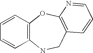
C1=CC2=C(C=C1)NCC1=C(O2)N=CC=C1
